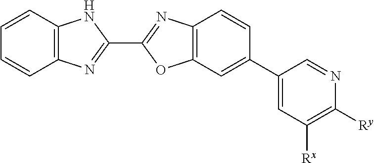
C12=C(C=CC=C1)NC(C1=NC3=C(O1)C=C(C1=CC([Rx])=C([Ry])N=C1)C=C3)=N2
